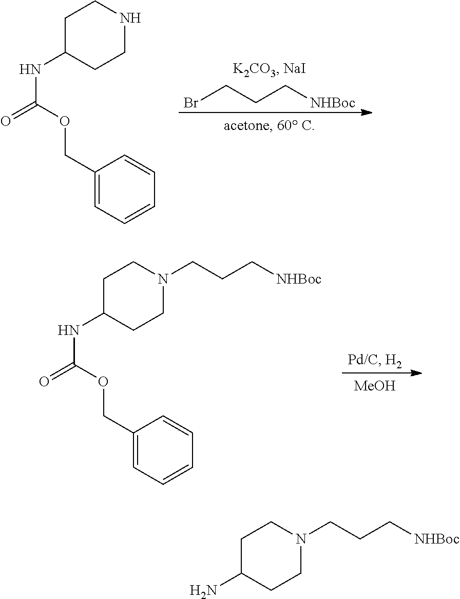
BrCCC[NHBoc].C1(COC(=O)NC2CCNCC2)=CC=CC=C1.[MeOH].C1(COC(=O)NC2CCN(CCC[NHBoc])CC2)=CC=CC=C1.NC1CCN(CCC[NHBoc])CC1
